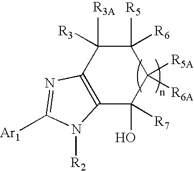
C12=C(C([R3A])([R3])C([R5])([R6])C([R5A])([R6A])C1(O)[R7])N=C([Ar1])N2[R2]
